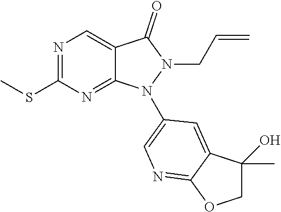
C12=CN=C(SC)N=C1N(C1=CN=C3C(=C1)C(O)(C)CO3)N(CC=C)C2=O
